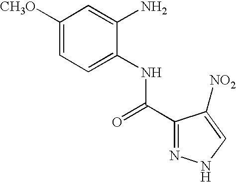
C1([CH3O])=CC=C(NC(=O)C2=NNC=C2[NO2])C(N)=C1
